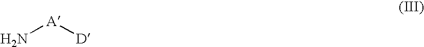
N[A][D]
